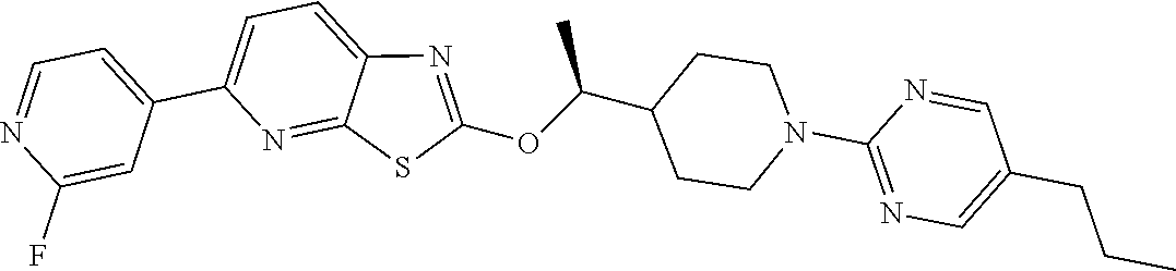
C1=C(C2=CC=NC(F)=C2)N=C2C(=C1)N=C(OC(C1CCN(C3=NC=C(CCC)C=N3)CC1)C)S2
